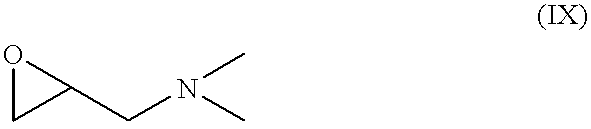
O1CC1CN(C)C
